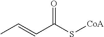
C(C(S[CoA])=O)=CC
